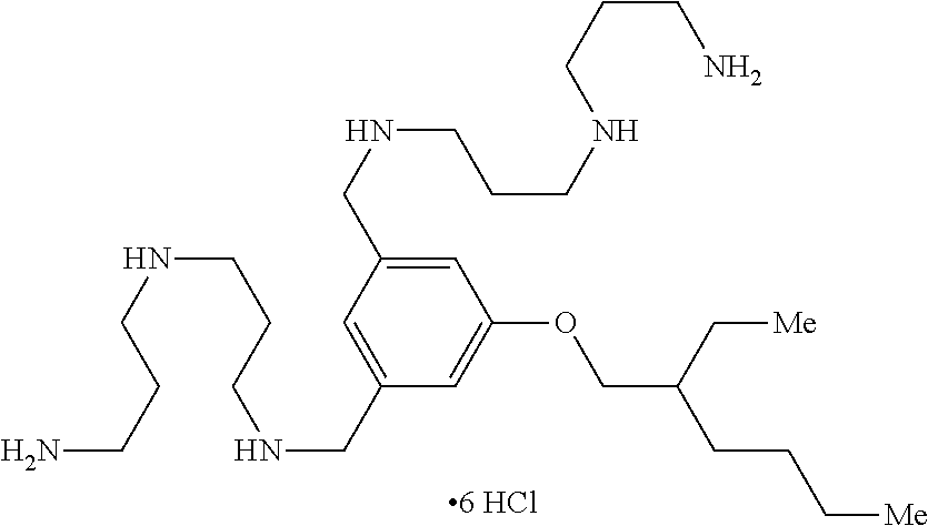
C(CNCCCNCC1=CC(CNCCCNCCCN)=CC(OCC(CCC[Me])C[Me])=C1)CN
